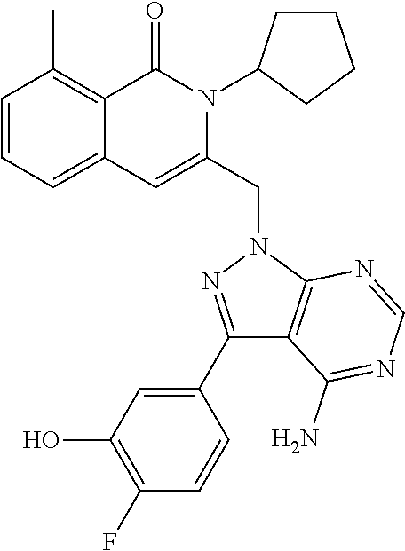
C1=CC=C2C(=C1C)C(=O)N(C1CCCC1)C(CN1C3=C(C(N)=NC=N3)C(C3=CC(O)=C(F)C=C3)=N1)=C2
